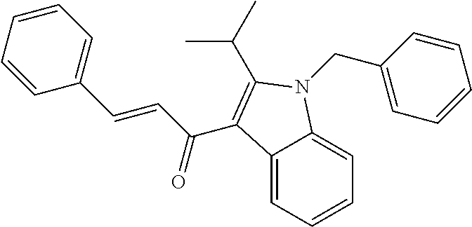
C1=CC=CC(C=CC(C2=C(C(C)C)N(CC3=CC=CC=C3)C3=CC=CC=C32)=O)=C1
